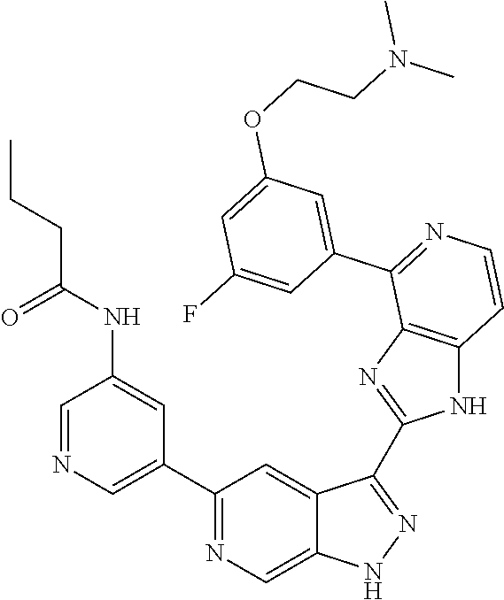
C1(C2=CN=CC(NC(CCC)=O)=C2)=NC=C2C(=C1)C(C1=NC3=C(N1)C=CN=C3C1=CC(OCCN(C)C)=CC(F)=C1)=NN2
